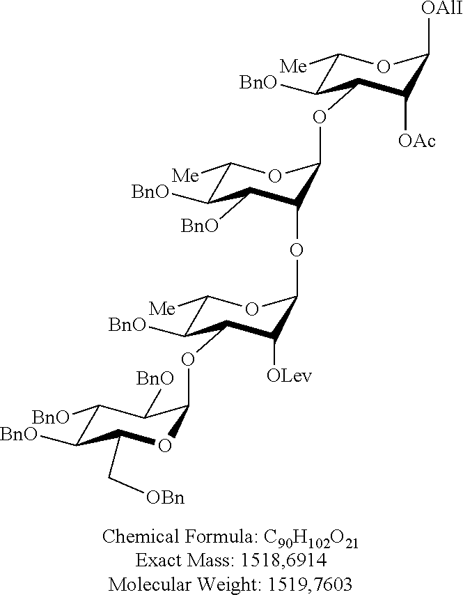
C1([BnO])C([BnO])C(C[OBn])OC(OC2C([BnO])C([Me])OC(OC3C([BnO])C([BnO])C([Me])OC3OC3C([BnO])C([Me])OC([OAlI])C3[OAc])C2[OLev])C1[BnO]
